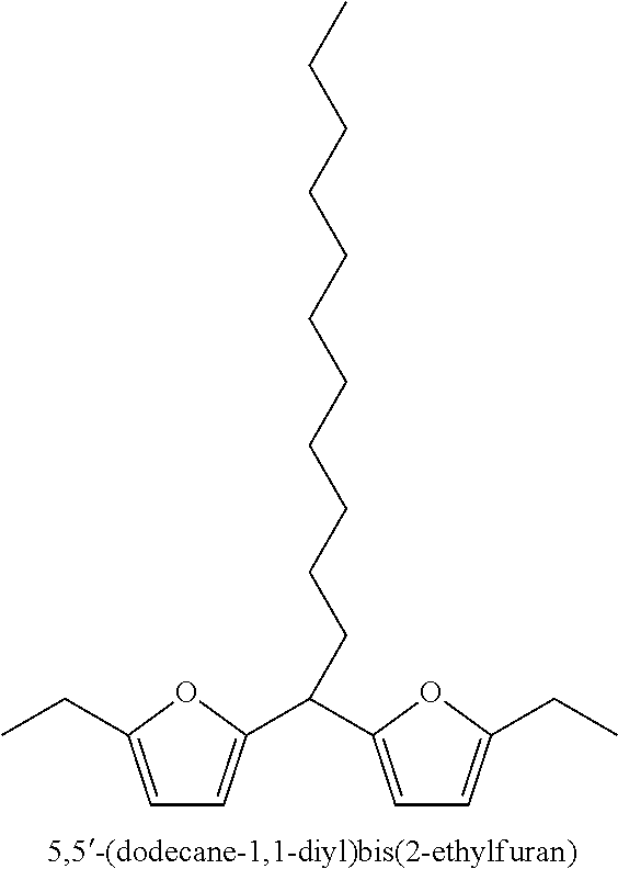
C1=C(CC)OC(C(C2=CC=C(CC)O2)CCCCCCCCCCC)=C1
